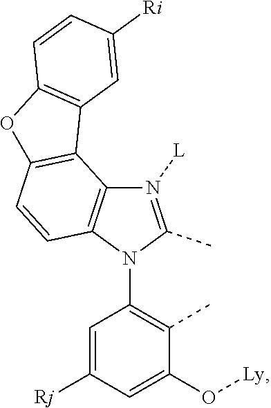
C1(N2C(C)=N([L])C3=C2C=CC2=C3C3=C(O2)C=CC([Ri])=C3)=C(C)C(O[Ly])=CC([Rj])=C1
